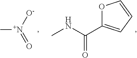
C[N+]([O-])=O.CNC(C1=CC=CO1)=O
